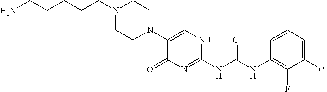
C(N1CCN(C2=CNC(NC(NC3=C(F)C(Cl)=CC=C3)=O)=NC2=O)CC1)CCCCN
